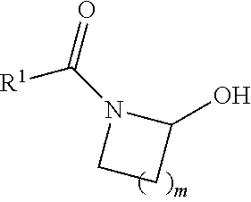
C1CC(O)N1C(=O)[R1]
